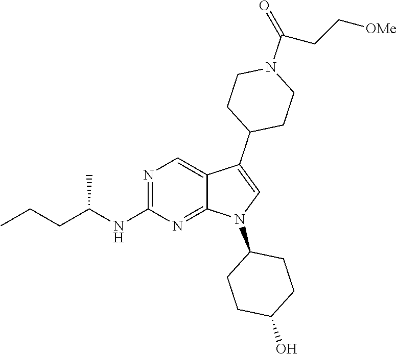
N1=C(NC(CCC)C)N=C2C(=C1)C(C1CCN(C(CC[OMe])=O)CC1)=CN2C1CCC(O)CC1
